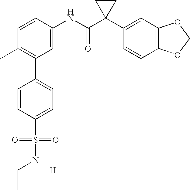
C1=CC(NC(C2(C3=CC4=C(C=C3)OCO4)CC2)=O)=CC(C2=CC=C(S(=O)(=O)NCC)C=C2)=C1C.[H]
